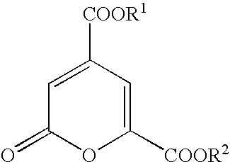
C1=C([COOR1])C=C([COOR2])OC1=O
